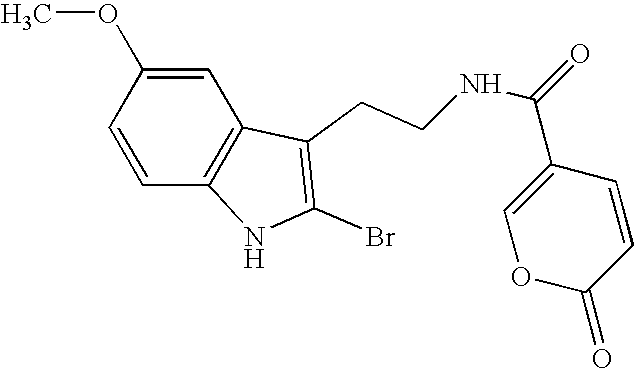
C12=C(C=CC(OC)=C1)NC(Br)=C2CCNC(C1=COC(=O)C=C1)=O
